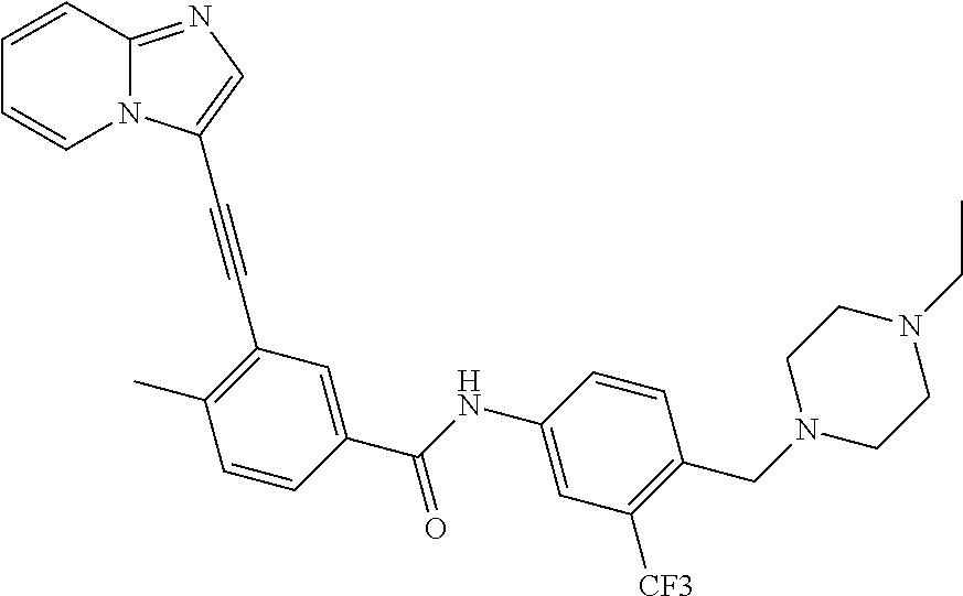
C1=CC2=NC=C(C#CC3=C(C)C=CC(C(NC4=CC([CF3])=C(CN5CCN(CC)CC5)C=C4)=O)=C3)N2C=C1
